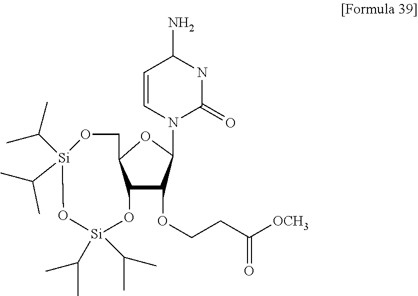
C1=CN(C2C(OCCC([OCH3])=O)C3C(O2)CO[Si](C(C)C)(C(C)C)O[Si](C(C)C)(C(C)C)O3)C(=O)NC1N
